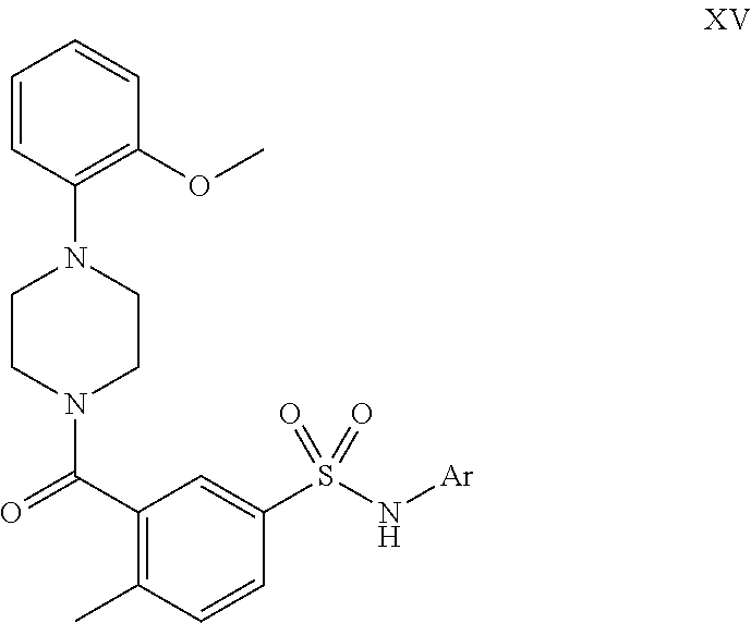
C1CN(C(=O)C2=C(C)C=CC(S(N[Ar])(=O)=O)=C2)CCN1C1=C(OC)C=CC=C1
